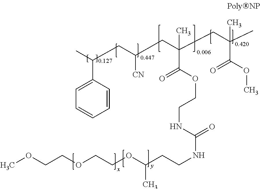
COCCOCCOC(CCNC(=O)NCCOC(C(C)(CC(CC(C)C1=CC=CC=C1)[CN])CC(C(OC)=O)(C)C)=O)C
